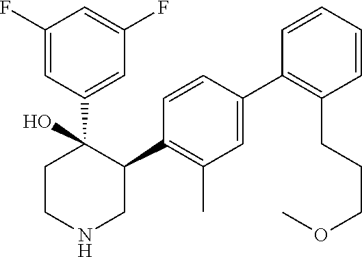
C1(C2=C(C)C=C(C3=C(CCCOC)C=CC=C3)C=C2)C(C2=CC(F)=CC(F)=C2)(O)CCNC1
